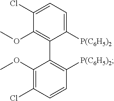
C1([P(C6H5)2])=CC=C(Cl)C(OC)=C1C1=C([P(C6H5)2])C=CC(Cl)=C1OC
